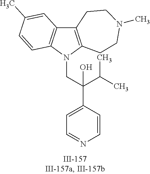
N1(CC(C2=CC=NC=C2)(C(C)C)O)C2=C(C3=C1C=CC(C)=C3)CCN(C)CC2
